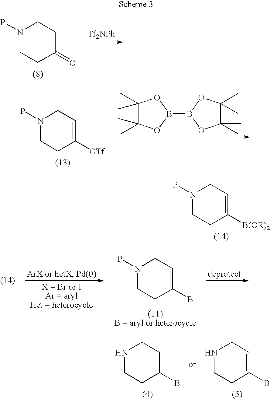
N1(P)CCC(=O)CC1.[Tf2NPh].N1(P)CCC([OTf])=CC1.C1(C)(C)C(C)(C)OB(B2OC(C)(C)C(C)(C)O2)O1.N1(P)CCC([B(OR)2])=CC1.N1(P)CCC(B)=CC1.N1CCC(B)CC1.N1CCC(B)=CC1
